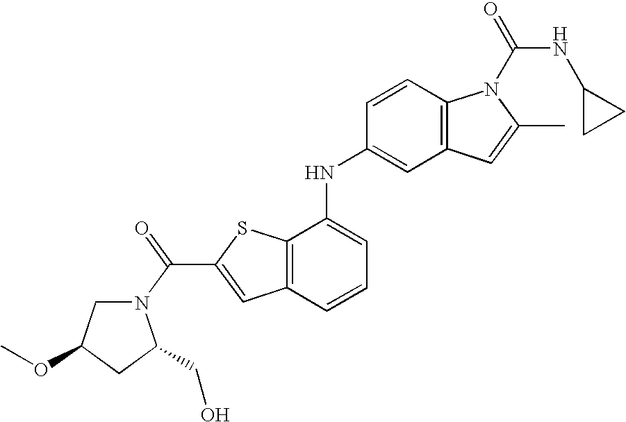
C12=C(C(NC3=CC4=C(C=C3)N(C(=O)NC3CC3)C(C)=C4)=CC=C1)SC(C(=O)N1CC(OC)CC1CO)=C2
